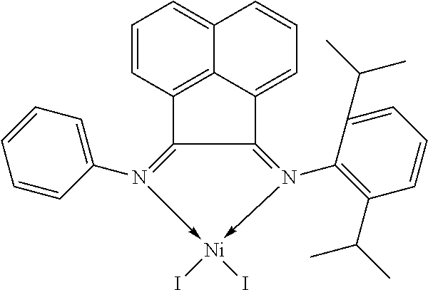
C1=CC2=C3C(=C1)C=CC=C3C1=N(C3=C(C(C)C)C=CC=C3C(C)C)->[Ni](I)(I)-N(C3=CC=CC=C3)=C21
